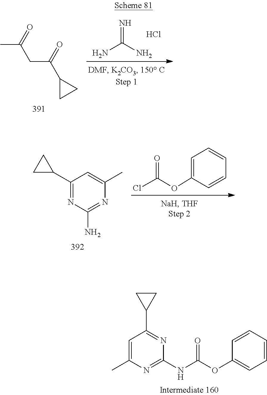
N=C(N)N.Cl.C(C1CC1)(CC(C)=O)=O.O(C1=CC=CC=C1)C(=O)Cl.C1=C(C)N=C(N)N=C1C1CC1.N1=C(C2CC2)C=C(C)N=C1NC(=O)OC1=CC=CC=C1
